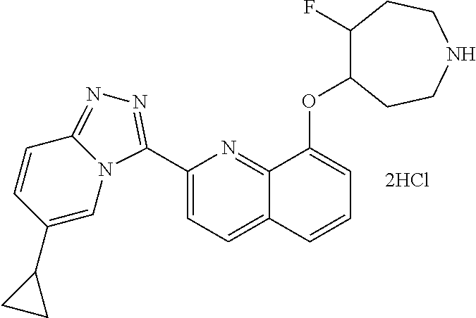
C1(C2=NN=C3N2C=C(C2CC2)C=C3)=CC=C2C(=N1)C(OC1C(F)CCNCC1)=CC=C2
